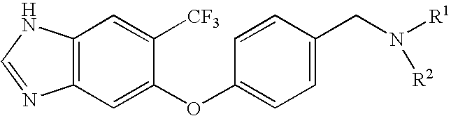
C12=C(C=C(OC3=CC=C(CN([R1])[R2])C=C3)C([CF3])=C1)N=CN2
